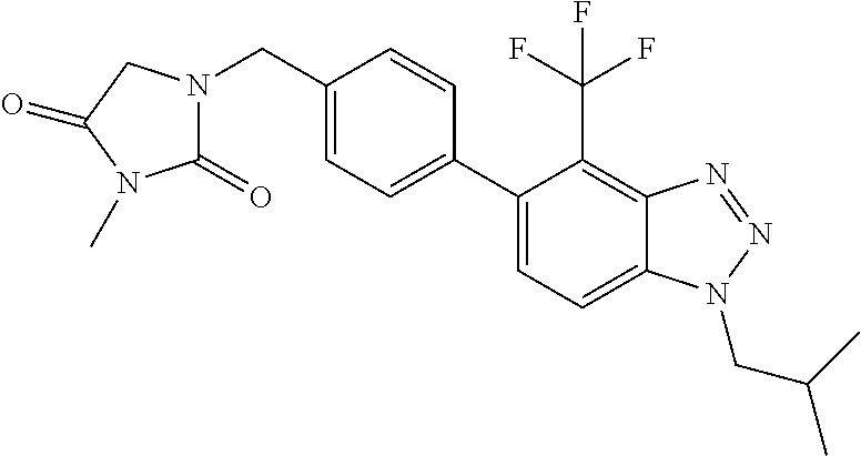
C1(C2=CC=C3C(=C2C(F)(F)F)N=NN3CC(C)C)=CC=C(CN2C(=O)N(C)C(=O)C2)C=C1
